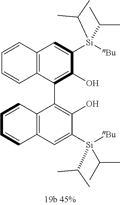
C12=C(C(C3=C(O)C([Si]([nBu])(C(C)C)C(C)C)=CC4=C3C=CC=C4)=C(O)C([Si]([nBu])(C(C)C)C(C)C)=C1)C=CC=C2
